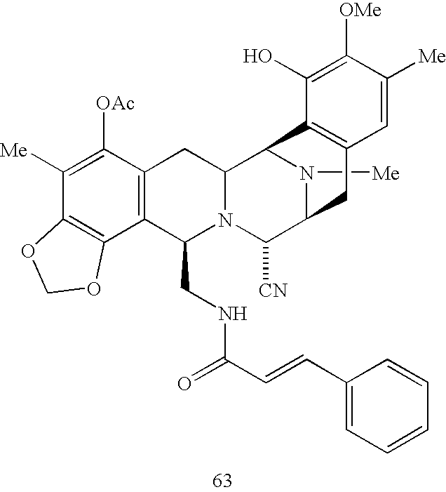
N1([Me])C2C([CN])N3C(CNC(C=CC4=CC=CC=C4)=O)C4=C(C([OAc])=C([Me])C5=C4OCO5)CC3C1C1=C(C2)C=C([Me])C([OMe])=C1O
